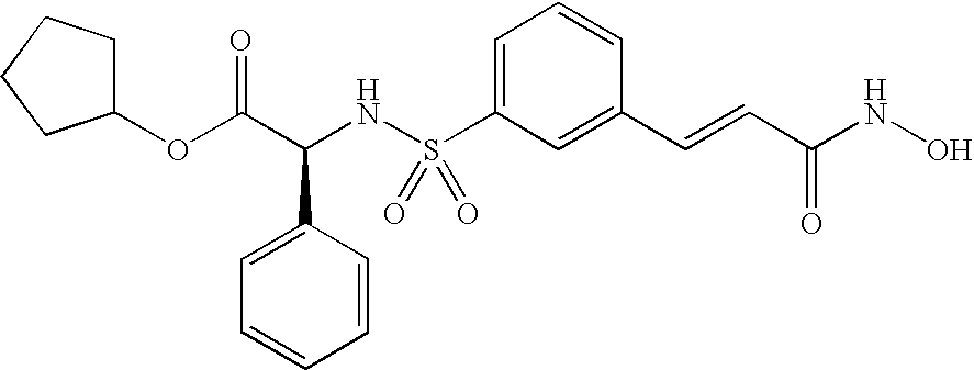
C1(OC(C(NS(C2=CC=CC(C=CC(NO)=O)=C2)(=O)=O)C2=CC=CC=C2)=O)CCCC1
